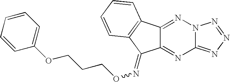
C12=NN=NN1N=C1C(=N2)C(=NOCCCOC2=CC=CC=C2)C2=C1C=CC=C2
